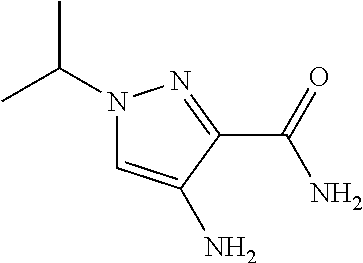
N1(C(C)C)C=C(N)C(C(=O)N)=N1
